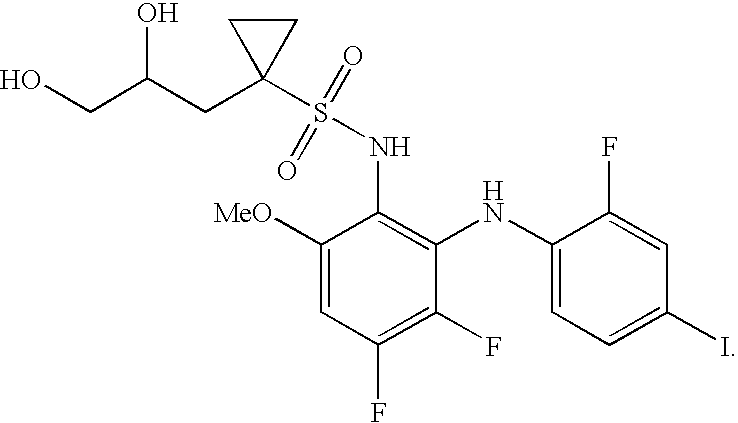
OCC(CC1(S(=O)(=O)NC2=C(NC3=CC=C(I)C=C3F)C(F)=C(F)C=C2[MeO])CC1)O
